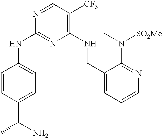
N1=CC([CF3])=C(NCC2=CC=CN=C2N(C)[SO2Me])N=C1NC1=CC=C(C(N)C)C=C1
